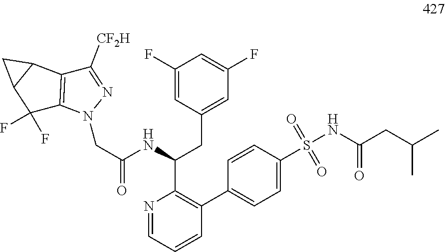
N1=CC=CC(C2=CC=C(S(NC(CC(C)C)=O)(=O)=O)C=C2)=C1C(NC(CN1N=C([CF2H])C2=C1C(F)(F)C1C2C1)=O)CC1=CC(F)=CC(F)=C1
